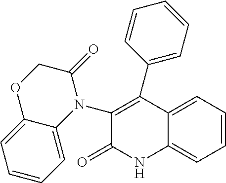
C1=CC=C2C(=C1)C(C1=CC=CC=C1)=C(N1C(=O)COC3=CC=CC=C13)C(=O)N2
